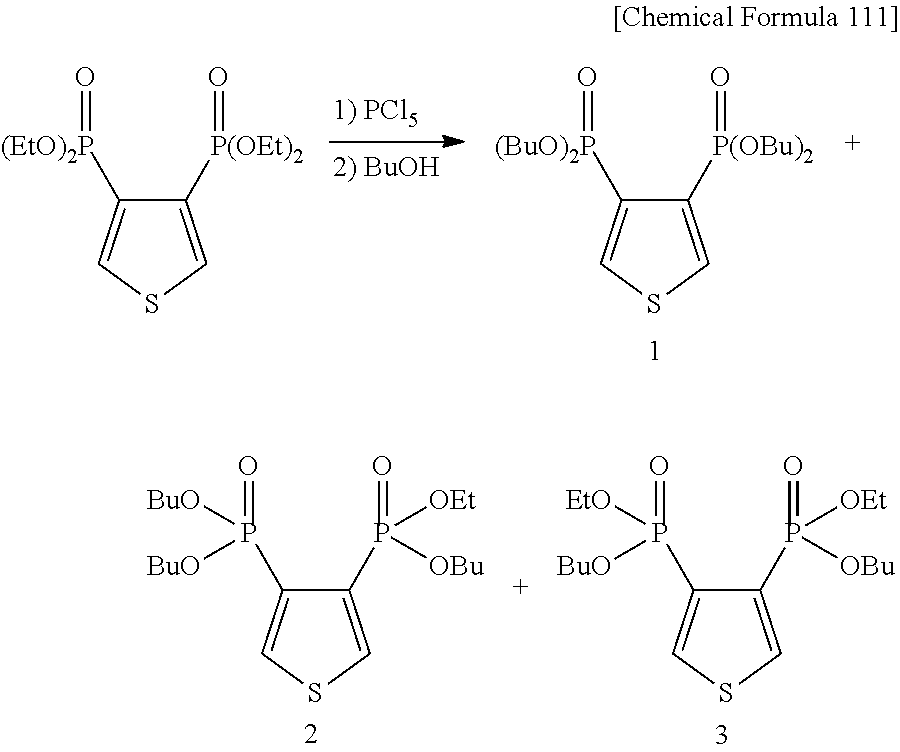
C1([P(OEt)2]=O)=CSC=C1[(EtO)2P]=O.C1([P(OBu)2]=O)=CSC=C1[(BuO)2P]=O.C1(P(=O)([OEt])[OBu])=CSC=C1P(=O)([EtO])[BuO].C1(P(=O)([OEt])[OBu])=CSC=C1P(=O)([BuO])[BuO]
